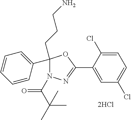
C1(C2(CCCN)N(C(=O)C(C)(C)C)N=C(C3=CC(Cl)=CC=C3Cl)O2)=CC=CC=C1
